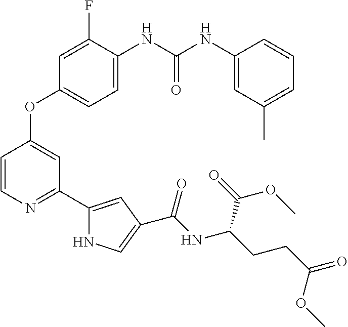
C1=C(NC(NC2=CC(C)=CC=C2)=O)C(F)=CC(OC2=CC(C3=CC(C(NC(CCC(=O)OC)C(=O)OC)=O)=CN3)=NC=C2)=C1
